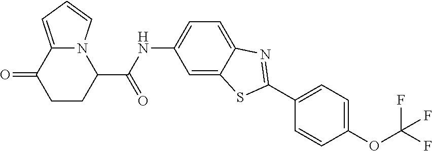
C1CC(C(NC2=CC=C3C(=C2)SC(C2=CC=C(OC(F)(F)F)C=C2)=N3)=O)N2C(=CC=C2)C1=O
